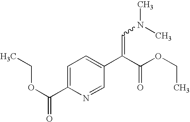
C1=C(C(OCC)=O)N=CC(C(C(OCC)=O)=CN(C)C)=C1
